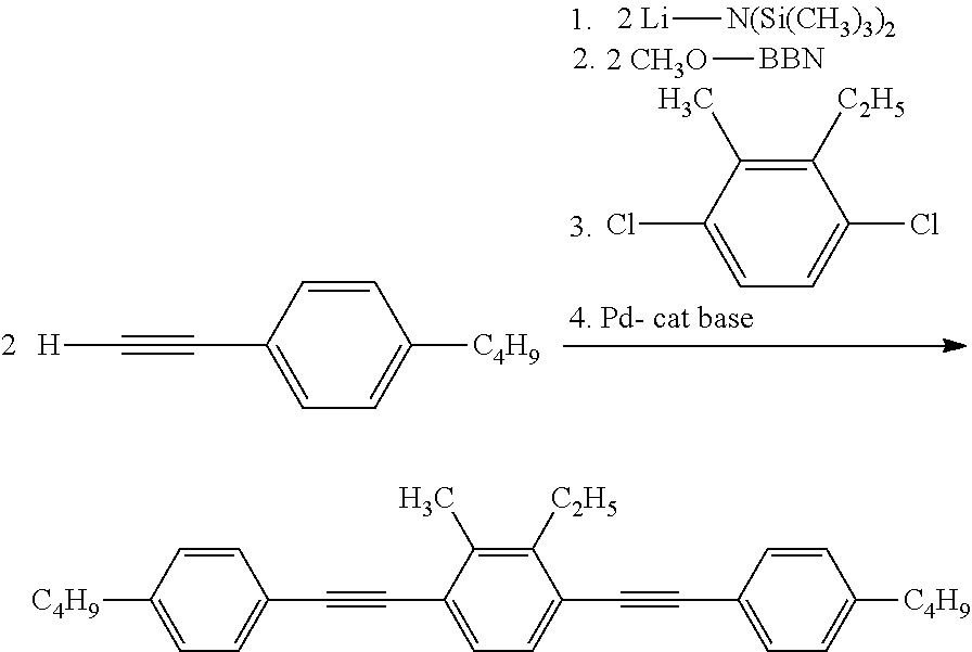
[N(Si(CH3)3)2][2 Li].[BBN][2 CH3O].C1([C2H5])=C(C)C(Cl)=CC=C1Cl.C1=CC(C#C[H])=CC=C1[C4H9].C1=CC([C4H9])=CC=C1C#CC1=CC=C(C#CC2=CC=C([C4H9])C=C2)C([C2H5])=C1C
